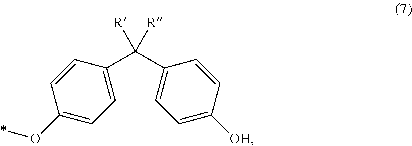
*OC1=CC=C(C(C2=CC=C([OH])C=C2)([R])[R])C=C1
